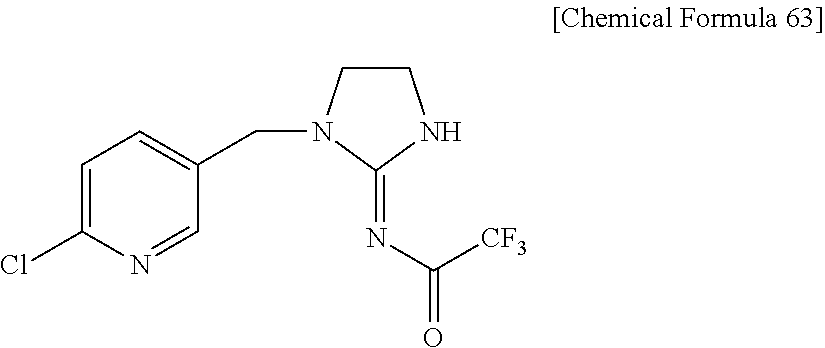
C1=C(Cl)N=CC(CN2CCNC2=NC([CF3])=O)=C1
